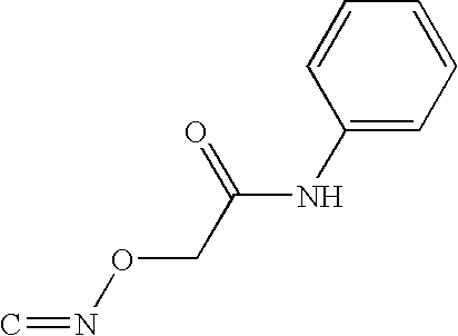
C1=C(NC(CON=C)=O)C=CC=C1
